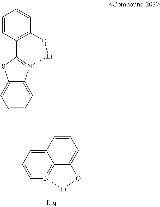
C12=CC=CN3=C1C(=CC=C2)O[Li]3.C1=CC2=C(C=C1)O[Li]N1=C2SC2=CC=CC=C21
